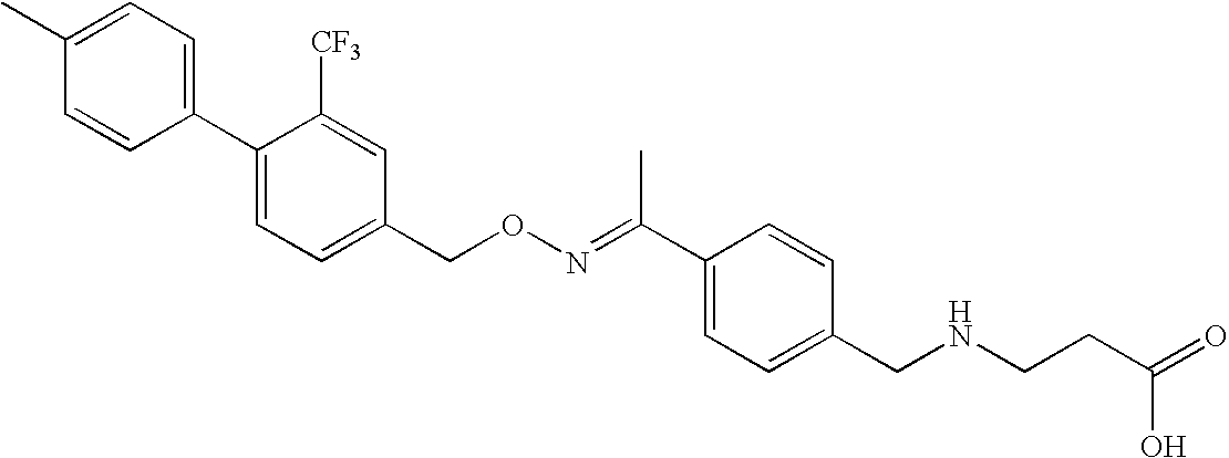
C1(C2=CC=C(CON=C(C3=CC=C(CNCCC(=O)O)C=C3)C)C=C2[CF3])=CC=C(C)C=C1
